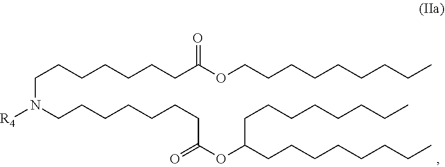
C(N([R4])CCCCCCCC(OC(CCCCCCCC)CCCCCCCC)=O)CCCCCCC(OCCCCCCCCC)=O
